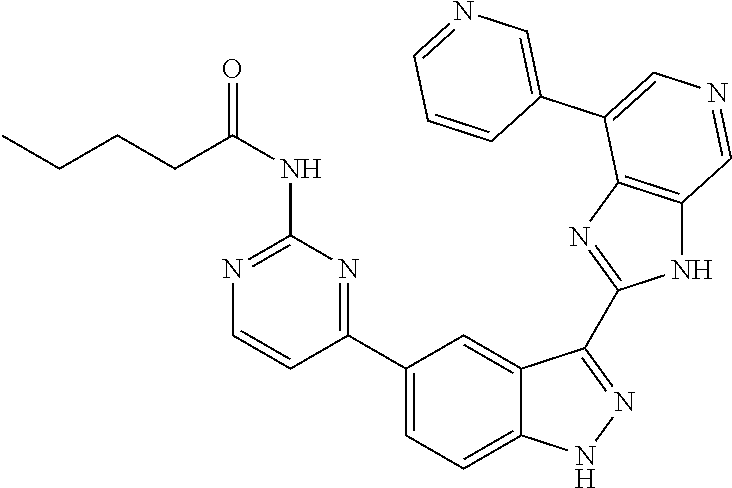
N(C1=NC=CC(C2=CC=C3C(=C2)C(C2=NC4=C(N2)C=NC=C4C2=CN=CC=C2)=NN3)=N1)C(=O)CCCC
